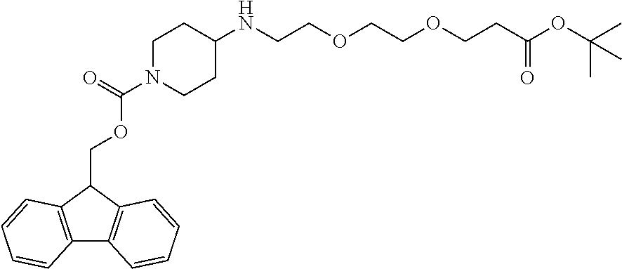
C(C1C2=C(C3=C1C=CC=C3)C=CC=C2)OC(N1CCC(NCCOCCOCCC(OC(C)(C)C)=O)CC1)=O
